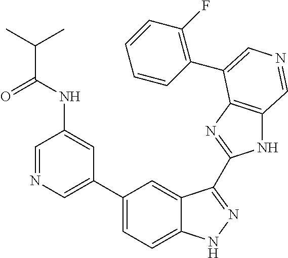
C1(C2=CN=CC(NC(C(C)C)=O)=C2)=CC=C2C(=C1)C(C1=NC3=C(N1)C=NC=C3C1=C(F)C=CC=C1)=NN2
